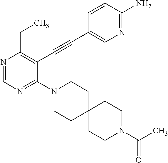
N1=CN=C(N2CCC3(CC2)CCN(C(C)=O)CC3)C(C#CC2=CN=C(N)C=C2)=C1CC
